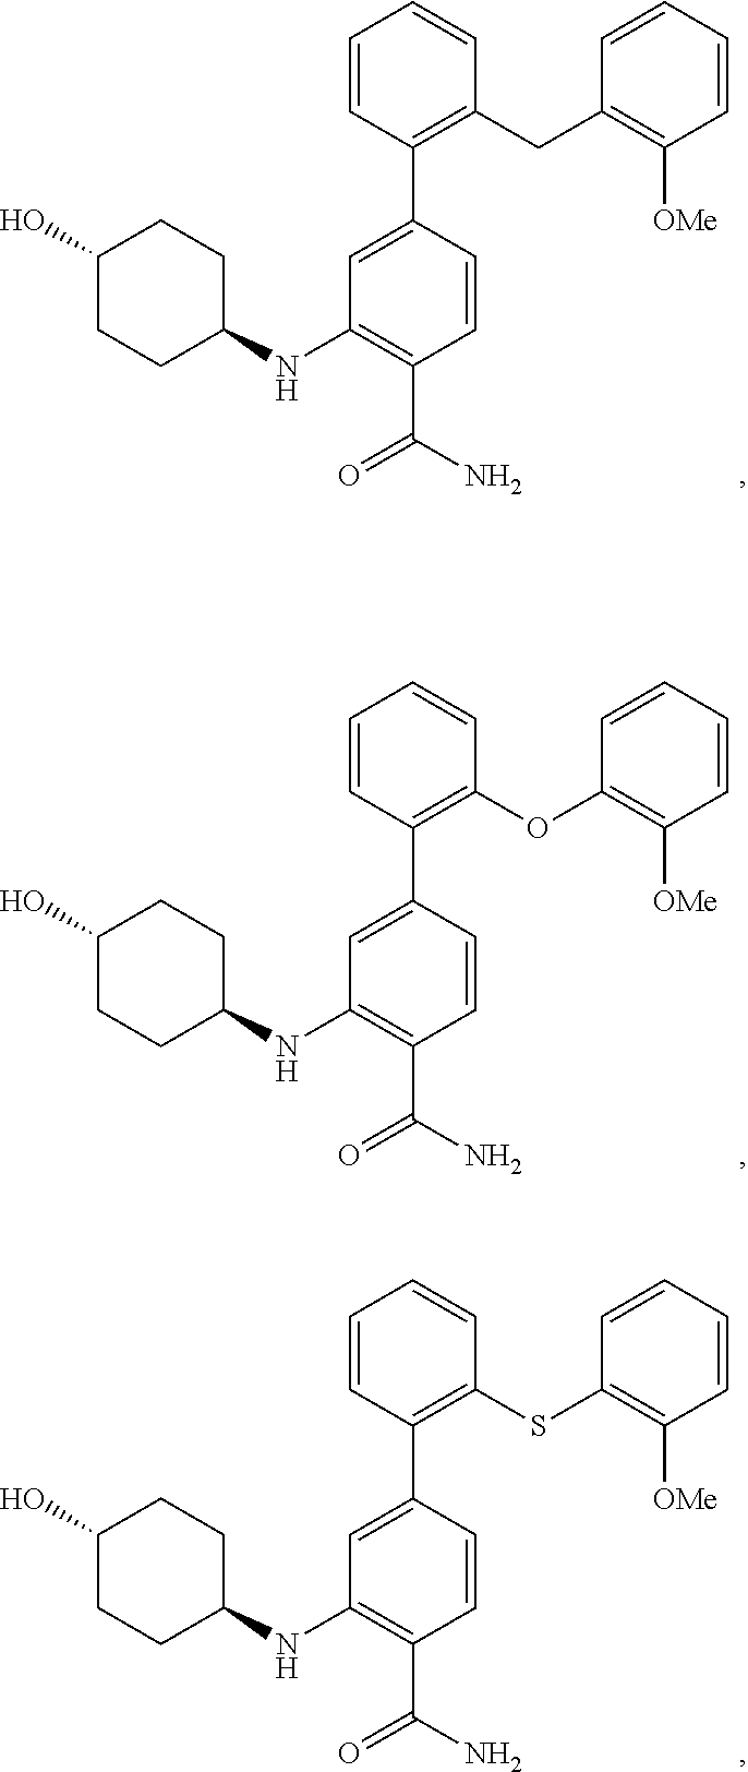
C1=C(C2=C(CC3=C([OMe])C=CC=C3)C=CC=C2)C=CC(C(N)=O)=C1NC1CCC(O)CC1.C1=C(C2=C(SC3=C([OMe])C=CC=C3)C=CC=C2)C=CC(C(N)=O)=C1NC1CCC(O)CC1.C1=C(C2=C(OC3=C([OMe])C=CC=C3)C=CC=C2)C=CC(C(N)=O)=C1NC1CCC(O)CC1
